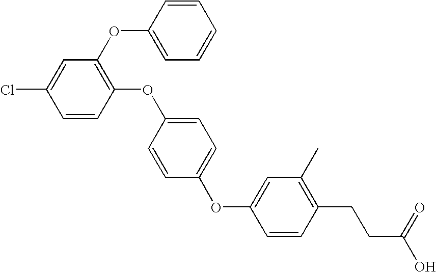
C1=CC(OC2=CC=C(OC3=CC(C)=C(CCC(=O)O)C=C3)C=C2)=C(OC2=CC=CC=C2)C=C1Cl
